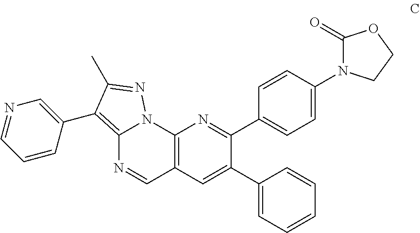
C12=C(C3=CN=CC=C3)C(C)=NN1C1=C(C=N2)C=C(C2=CC=CC=C2)C(C2=CC=C(N3C(=O)OCC3)C=C2)=N1
